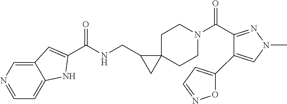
O=C(C1=NN(C)C=C1C1=CC=NO1)N1CCC2(CC1)C(CNC(=O)C1=CC3=CN=CC=C3N1)C2
